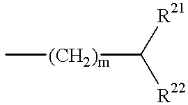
C[(CH2)m]C([R21])[R22]
